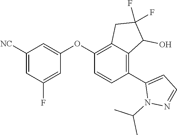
C1([NC])=CC(F)=CC(OC2=C3C(=C(C4=CC=NN4C(C)C)C=C2)C(O)C(F)(F)C3)=C1
